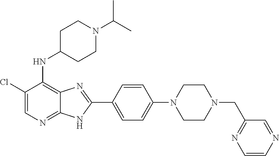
C1(Cl)=CN=C2C(=C1NC1CCN(C(C)C)CC1)N=C(C1=CC=C(N3CCN(CC4=NC=CN=C4)CC3)C=C1)N2
